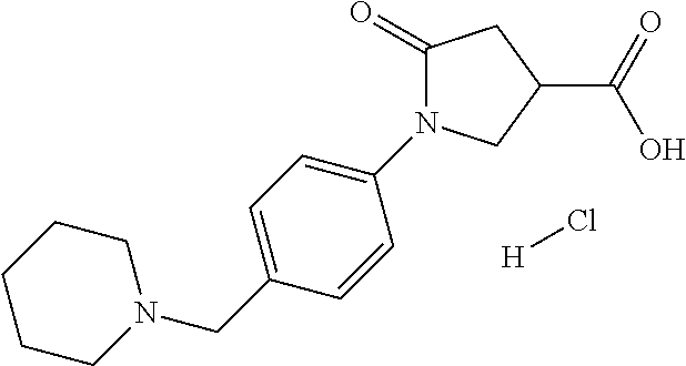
C1(=O)N(C2=CC=C(CN3CCCCC3)C=C2)CC(C(=O)O)C1.[H]Cl
